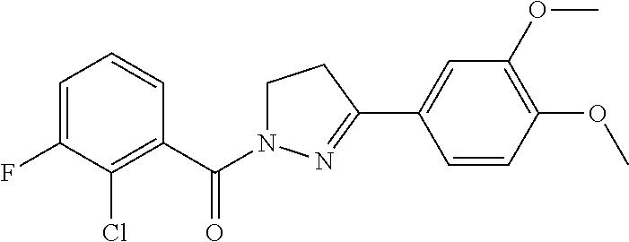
C1=C(F)C(Cl)=C(C(=O)N2CCC(C3=CC(OC)=C(OC)C=C3)=N2)C=C1
